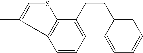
C1=CC=C(CCC2=CC=CC3=C2SC=C3C)C=C1
